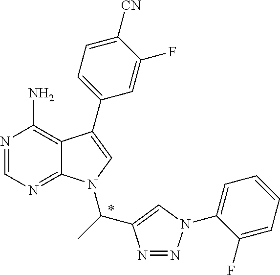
N1=CN=C2C(=C1N)C(C1=CC=C([CN])C(F)=C1)=CN2C(C)C1=CN(C2=CC=CC=C2F)N=N1
